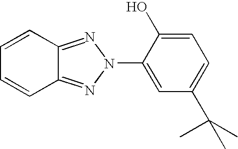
C12=NN(C3=CC(C(C)(C)C)=CC=C3O)N=C1C=CC=C2
